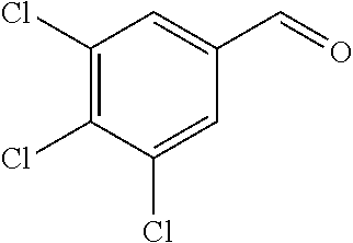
C(C1=CC(Cl)=C(Cl)C(Cl)=C1)=O
